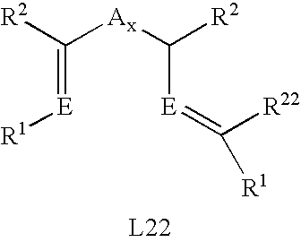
C(=[E][R1])([Ax]C([E]=C([R1])[R22])[R2])[R2]
